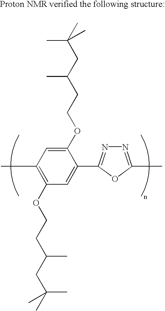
C1(OCCC(CC(C)(C)C)C)=CC(C)=C(OCCC(CC(C)(C)C)C)C=C1C1=NN=C(C)O1
